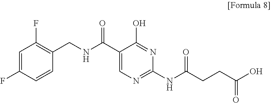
C1(C(NCC2=C(F)C=C(F)C=C2)=O)=CN=C(NC(CCC(O)=O)=O)N=C1O
